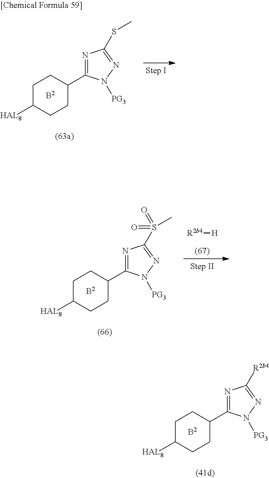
C1C([HAL8])CCC(C2=NC([R2b4])=NN2[PG3])C1.[B2].C1C([HAL8])CCC(C2=NC(SC)=NN2[PG3])C1.[B2].C1C([HAL8])CCC(C2=NC(S(C)(=O)=O)=NN2[PG3])C1.[B2].[R2b4][H]
